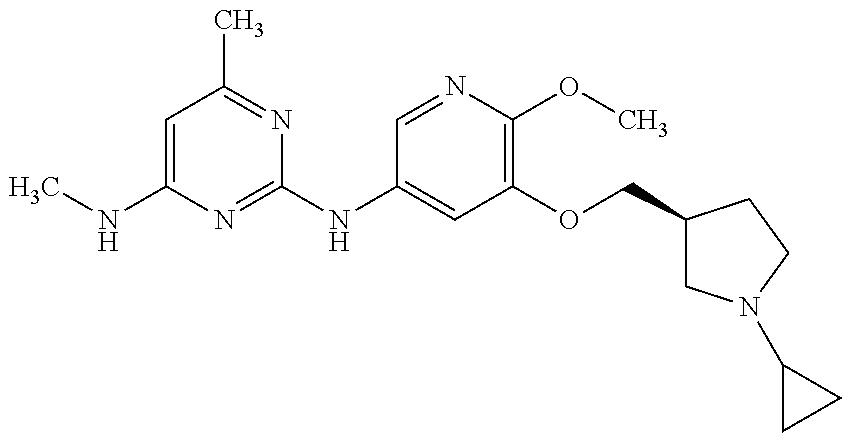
C1=C(NC)N=C(NC2=CC(OCC3CN(C4CC4)CC3)=C(OC)N=C2)N=C1C
